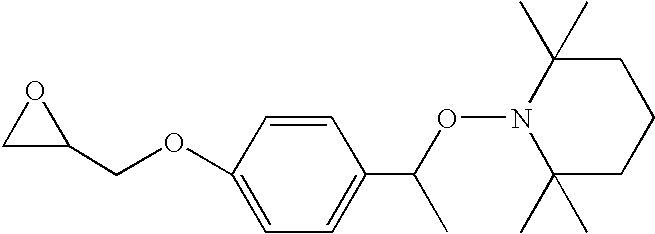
C1C(COC2=CC=C(C(ON3C(C)(C)CCCC3(C)C)C)C=C2)O1
